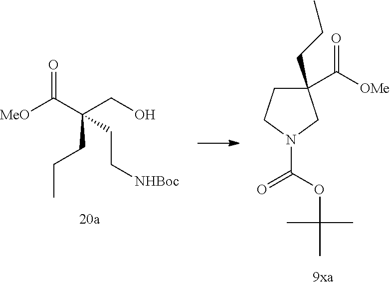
[MeO]C(C(CO)(CCC)CC[NHBoc])=O.C1(C([OMe])=O)(CCC)CCN(C(OC(C)(C)C)=O)C1
